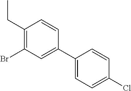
C1(CC)=C(Br)C=C(C2=CC=C(Cl)C=C2)C=C1
